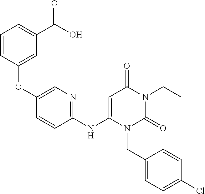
C1(NC2=CC(=O)N(CC)C(=O)N2CC2=CC=C(Cl)C=C2)=NC=C(OC2=CC(C(O)=O)=CC=C2)C=C1
